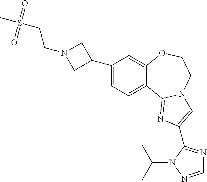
C1(C2CN(CCS(C)(=O)=O)C2)=CC=C2C(=C1)OCCN1C2=NC(C2=NC=NN2C(C)C)=C1
